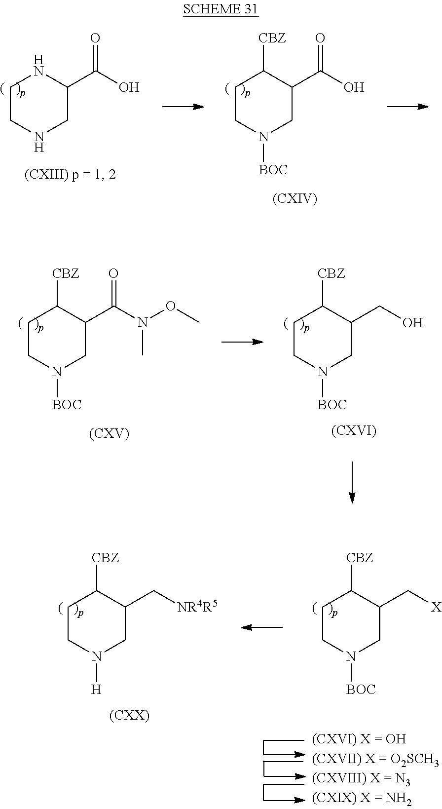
C1CNCC(C(O)=O)N1.C1CN([BOC])CC(C(O)=O)C1[CBZ].C1CN([BOC])CC(C(N(OC)C)=O)C1[CBZ].C1CN([BOC])CC(CO)C1[CBZ].C1CN([BOC])CC(C[X])C1[CBZ].C1CN([H])CC(C[NR4R5])C1[CBZ]
